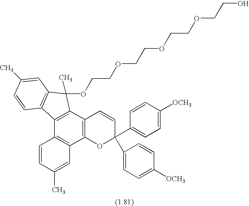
C1=CC(C)=CC2=C1C1=C(C3=C2OC(C2=CC=C([OCH3])C=C2)(C2=CC=C([OCH3])C=C2)C=C3)C(C)(OCCOCCOCCOCCO)C2=C1C=CC(C)=C2
